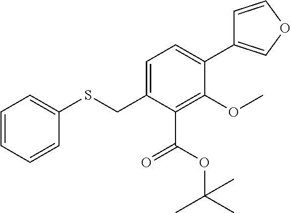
C1=CC=CC(SCC2=CC=C(C3=COC=C3)C(OC)=C2C(=O)OC(C)(C)C)=C1
